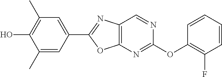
C1(C)=C(O)C(C)=CC(C2=NC3=C(O2)N=C(OC2=C(F)C=CC=C2)N=C3)=C1
